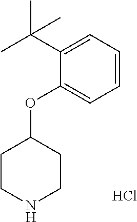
Cl.C1(OC2=CC=CC=C2C(C)(C)C)CCNCC1
